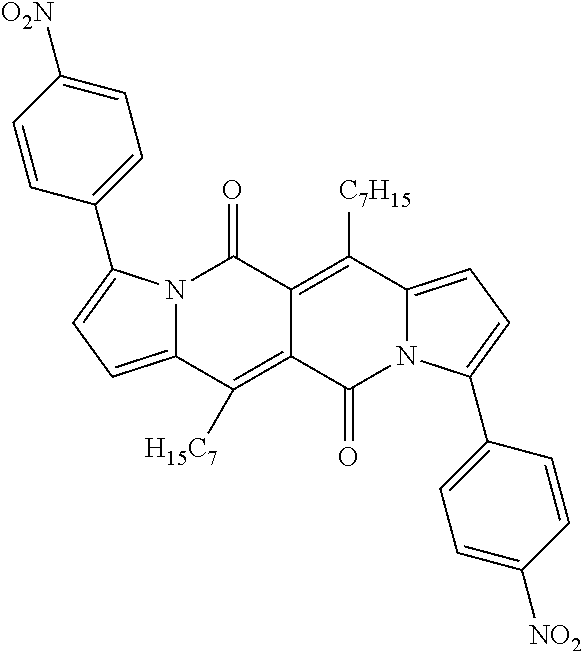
N12C(=CC=C1C1=CC=C([O2N])C=C1)C([H15C7])=C1C(=C([C7H15])C3=CC=C(C4=CC=C([NO2])C=C4)N3C1=O)C2=O
